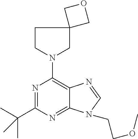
N1=C(C(C)(C)C)N=C2C(=C1N1CC3(CC1)COC3)N=CN2CCOC
